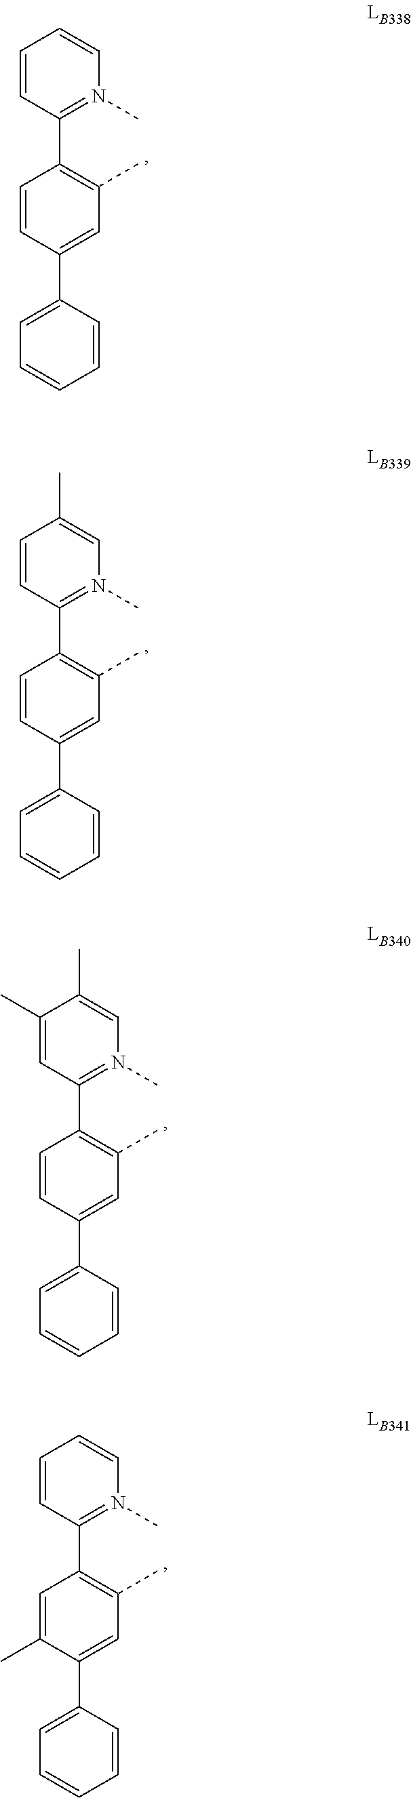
C1(C2=CC=CC=C2)=CC(C)=C(C2=N(C)C=CC=C2)C=C1.C1(C2=CC=CC=C2)=CC(C)=C(C2=N(C)C=C(C)C=C2)C=C1.C1(C2=CC=CC=C2)=CC(C)=C(C2=N(C)C=C(C)C(C)=C2)C=C1.C1(C2=CC=CC=C2)=CC(C)=C(C2=N(C)C=CC=C2)C=C1C
